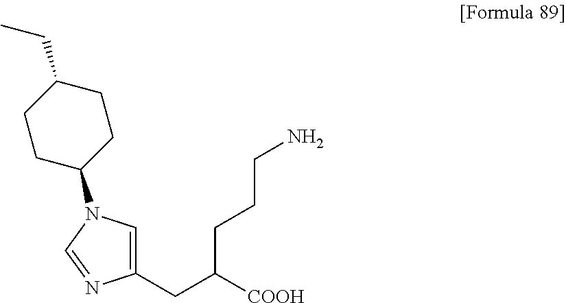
C1(CC([COOH])CCCN)=CN(C2CCC(CC)CC2)C=N1
